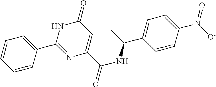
C1=CC(C2=NC(C(NC(C3=CC=C([N+]([O-])=O)C=C3)C)=O)=CC(=O)N2)=CC=C1
